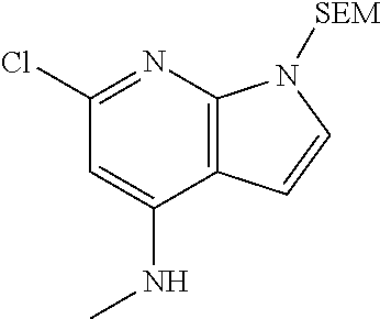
C12=C(N=C(Cl)C=C1NC)N([SEM])C=C2
